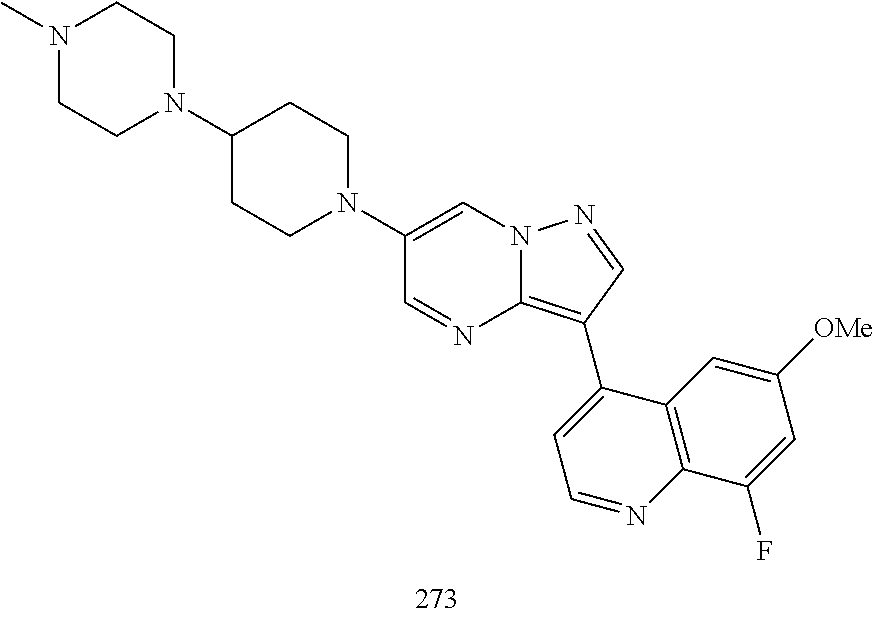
C1(C2=C3N=CC(N4CCC(N5CCN(C)CC5)CC4)=CN3N=C2)=CC=NC2=C1C=C([OMe])C=C2F
